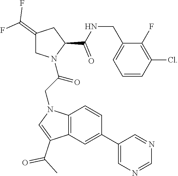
C1(=C(F)F)CN(C(CN2C=C(C(C)=O)C3=C2C=CC(C2=CN=CN=C2)=C3)=O)C(C(=O)NCC2=CC=CC(Cl)=C2F)C1
